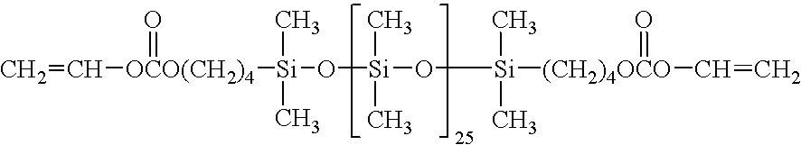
C=C[OCO(CH2)4]([Si](O[Si](O[Si]([(CH2)4OCO](C=C)=O)(C)C)(C)C)(C)C)=O
